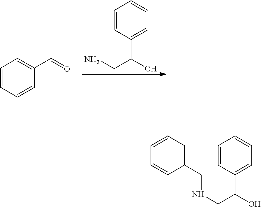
C1=CC(C(O)CNCC2=CC=CC=C2)=CC=C1.C1=CC(C(O)CN)=CC=C1.C1=CC=CC(C=O)=C1
